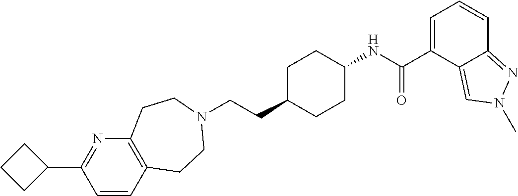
C(CC1CCC(NC(C2=CC=CC3=NN(C)C=C23)=O)CC1)N1CCC2=C(N=C(C3CCC3)C=C2)CC1
